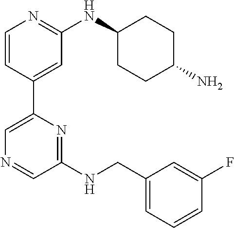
C1=CC(C2=CN=CC(NCC3=CC=CC(F)=C3)=N2)=CC(NC2CCC(N)CC2)=N1
